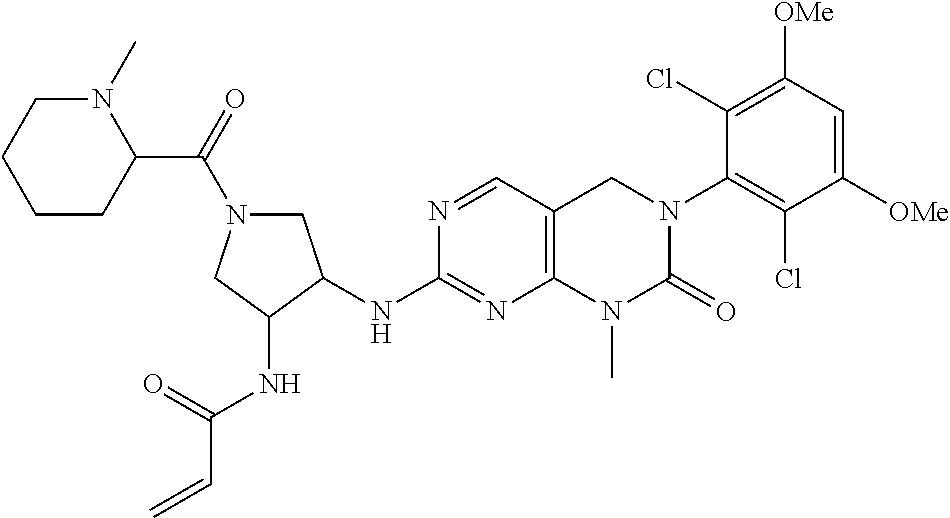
N(C1=NC2=C(C=N1)CN(C1=C(Cl)C([OMe])=CC([OMe])=C1Cl)C(=O)N2C)C1C(NC(C=C)=O)CN(C(=O)C2N(C)CCCC2)C1
